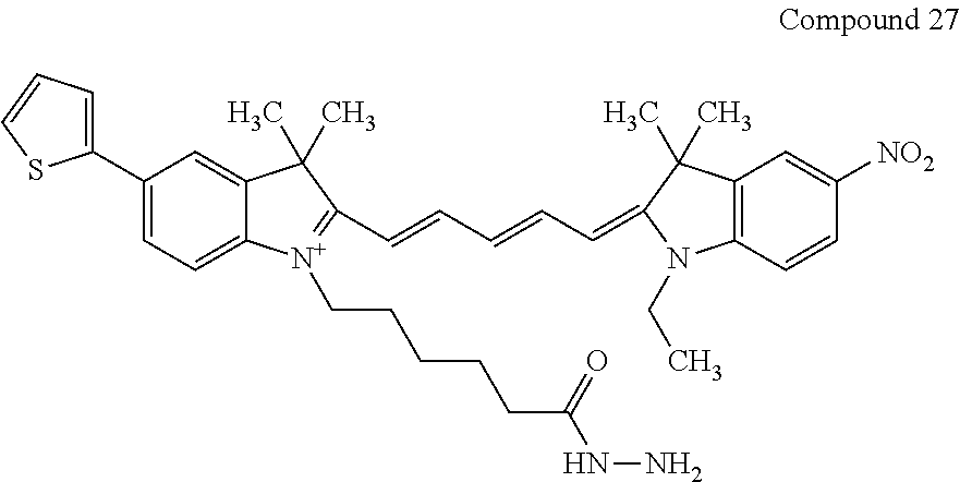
C1(C2=CC=CS2)=CC=C2C(=C1)C(C)(C)C(C=CC=CC=C1N(CC)C3=C(C=C([NO2])C=C3)C1(C)C)=[N+]2CCCCCC(=O)NN
